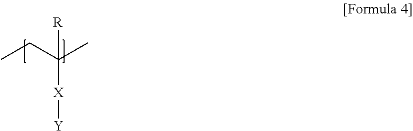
C(C)(CC)([X][Y])[R]
